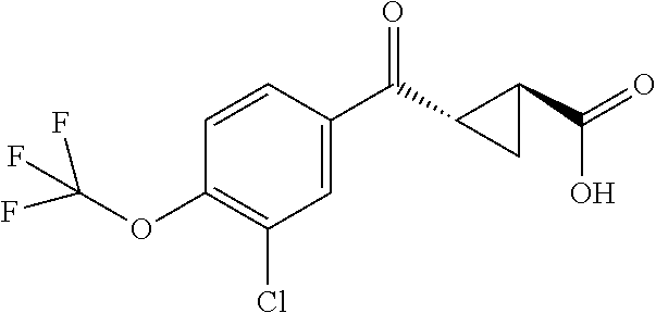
C1(Cl)=C(OC(F)(F)F)C=CC(C(=O)C2C(C(O)=O)C2)=C1
